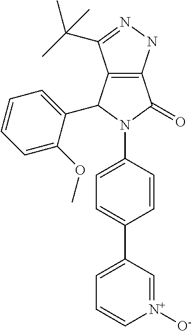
C12=C(C(C(C)(C)C)=NN1)C(C1=CC=CC=C1OC)N(C1=CC=C(C3=CC=C[N+]([O-])=C3)C=C1)C2=O
